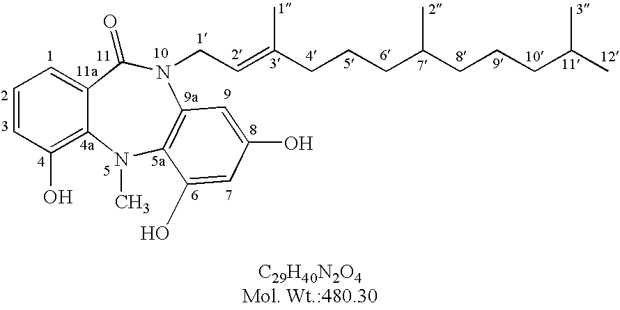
C1=CC(O)=C2C(=C1)C(=O)N(CC=C(CCCC(CCCC(C)C)C)C)C1=C(N2C)C(O)=CC(O)=C1
